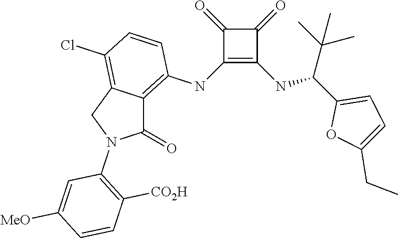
C1(NC2=C3C(=C(Cl)C=C2)CN(C2=C([CO2H])C=CC([MeO])=C2)C3=O)=C(NC(C2=CC=C(CC)O2)C(C)(C)C)C(=O)C1=O
